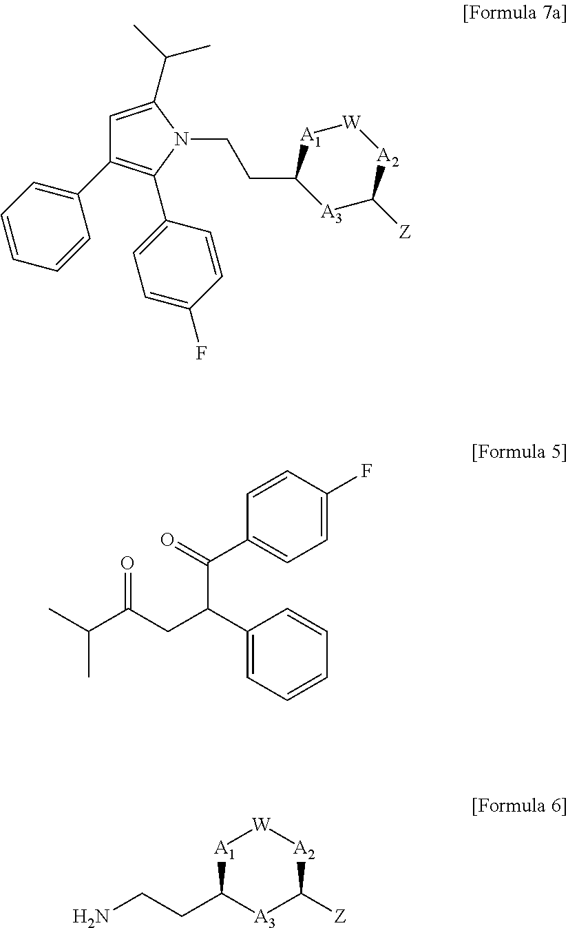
C1=C(C(C)C)N(CCC2[A3]C([Z])[A2][W][A1]2)C(C2=CC=C(F)C=C2)=C1C1=CC=CC=C1.C1(C(CC(C(C)C)=O)C(=O)C2=CC=C(F)C=C2)=CC=CC=C1.C1(CCN)[A3]C([Z])[A2][W][A1]1
